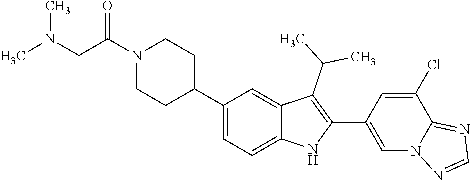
N1(C(CN(C)C)=O)CCC(C2=CC=C3C(=C2)C(C(C)C)=C(C2=CN4C(=NC=N4)C(Cl)=C2)N3)CC1
